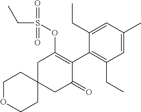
C1OCCC2(C1)CC(=O)C(C1=C(CC)C=C(C)C=C1CC)=C(OS(=O)(CC)=O)C2
